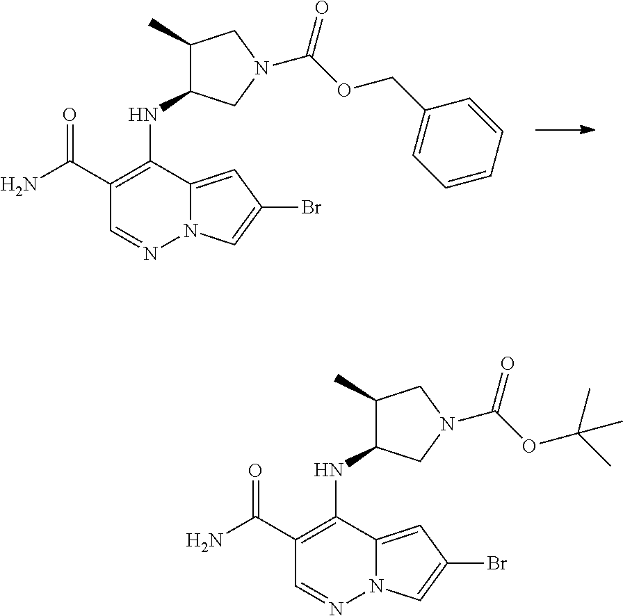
C1(C(N)=O)=C(NC2C(C)CN(C(OCC3=CC=CC=C3)=O)C2)C2=CC(Br)=CN2N=C1.C1(C(N)=O)=C(NC2C(C)CN(C(OC(C)(C)C)=O)C2)C2=CC(Br)=CN2N=C1
